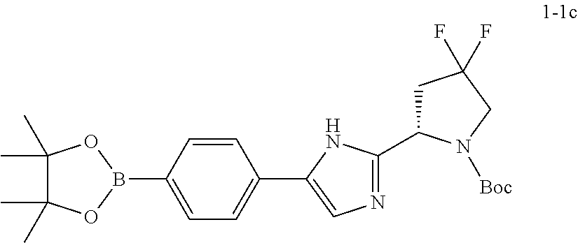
C1(C)(C)C(C)(C)OB(C2=CC=C(C3=CN=C(C4CC(F)(F)CN4[Boc])N3)C=C2)O1
